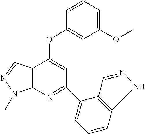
C12=C(N=C(C3=CC=CC4=C3C=NN4)C=C1OC1=CC(OC)=CC=C1)N(C)N=C2
